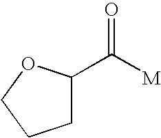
C1C(C([M])=O)OCC1
